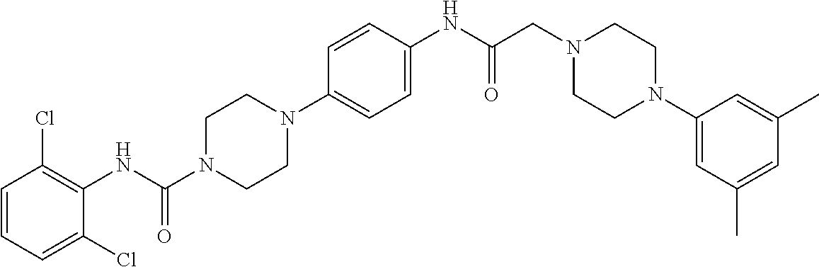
C1(Cl)=CC=CC(Cl)=C1NC(N1CCN(C2=CC=C(NC(CN3CCN(C4=CC(C)=CC(C)=C4)CC3)=O)C=C2)CC1)=O
